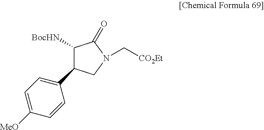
C1([BocHN])C(=O)N(C[CO2Et])CC1C1=CC=C([MeO])C=C1
